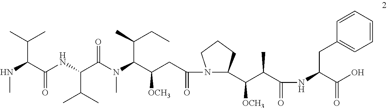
N(C(C(NC(C(N(C(C(CC(N1C(C([OCH3])C(C)C(=O)NC(C(=O)O)CC2=CC=CC=C2)CCC1)=O)[OCH3])C(CC)C)C)=O)C(C)C)=O)C(C)C)C
